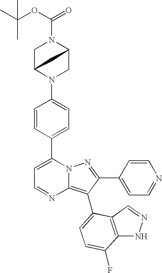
C1(C2=CC=C(N3CC4N(C(OC(C)(C)C)=O)CC3C4)C=C2)=CC=NC2=C(C3=CC=C(F)C4=C3C=NN4)C(C3=CC=NC=C3)=NN12
